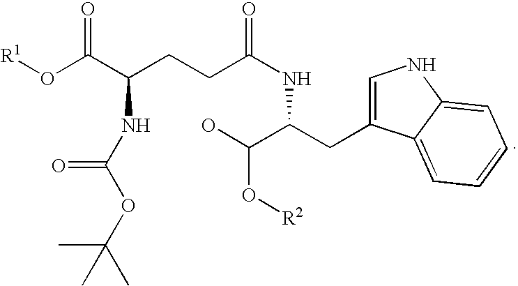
[R1]OC(C(CCC(NC(CC1=CNC2=CC=CC=C12)C(O)O[R2])=O)NC(OC(C)(C)C)=O)=O
